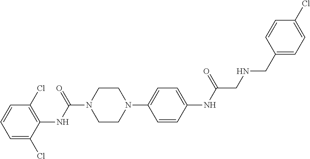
C1=C(Cl)C(NC(N2CCN(C3=CC=C(NC(=O)CNCC4=CC=C(Cl)C=C4)C=C3)CC2)=O)=C(Cl)C=C1
